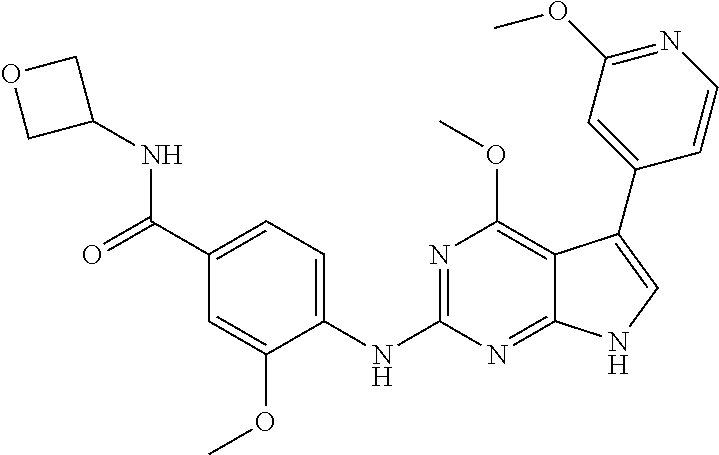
C1(C2=CNC3=NC(NC4=CC=C(C(=O)NC5COC5)C=C4OC)=NC(OC)=C32)=CC(OC)=NC=C1
